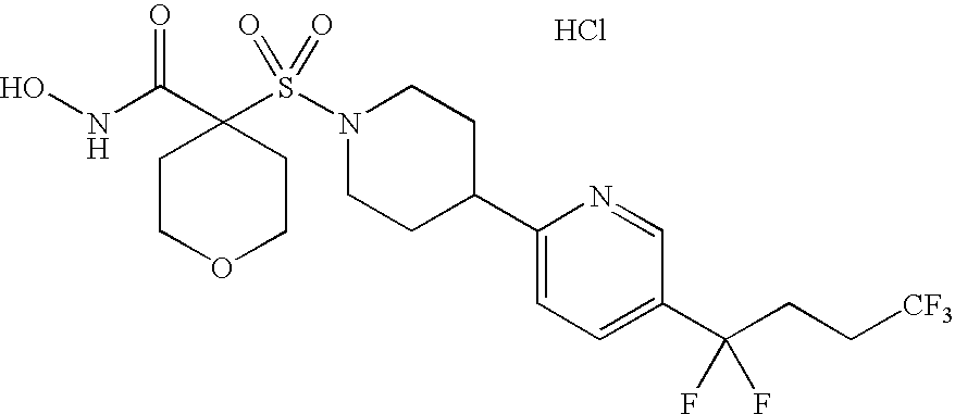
Cl.ONC(C1(S(N2CCC(C3=CC=C(C(CC[CF3])(F)F)C=N3)CC2)(=O)=O)CCOCC1)=O
